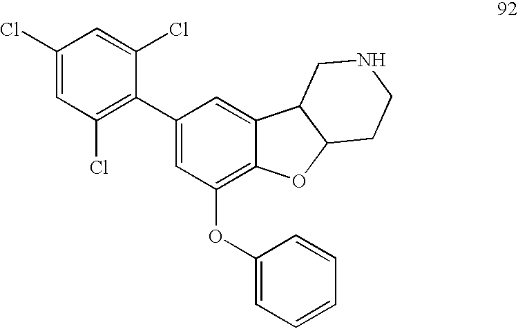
C1(Cl)=CC(Cl)=C(C2=CC(OC3=CC=CC=C3)=C3C(=C2)C2C(O3)CCNC2)C(Cl)=C1
